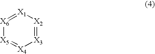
[X3]1=[X2][X1]=[X6][X5]=[X4]1
